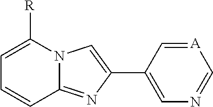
C1=C([R])N2C(=NC(C3=CN=C[A]=C3)=C2)C=C1
